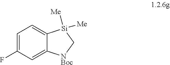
C1=C(F)C=C2C(=C1)[Si]([Me])([Me])C[NBoc]2
